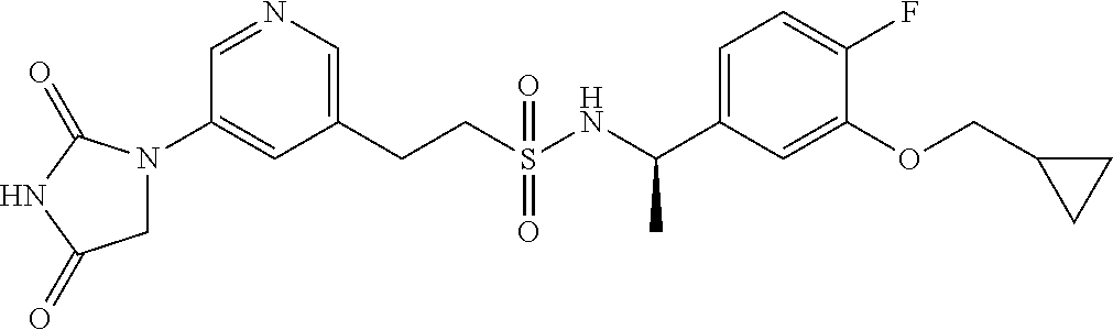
C1=NC=C(CCS(NC(C2=CC=C(F)C(OCC3CC3)=C2)C)(=O)=O)C=C1N1CC(=O)NC1=O
